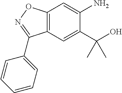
C12=C(C=C(C(O)(C)C)C(N)=C1)C(C1=CC=CC=C1)=NO2
